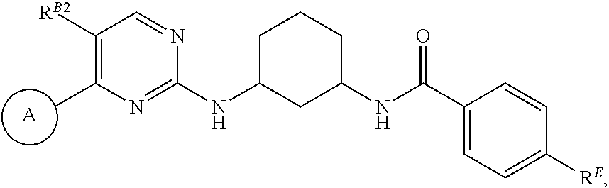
C1([RB2])=C(C)N=C(NC2CCCC(NC(C3=CC=C([RE])C=C3)=O)C2)N=C1.[A]
